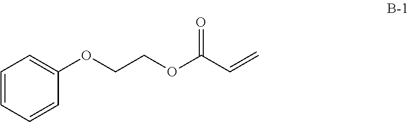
C(COC1=CC=CC=C1)OC(C=C)=O
